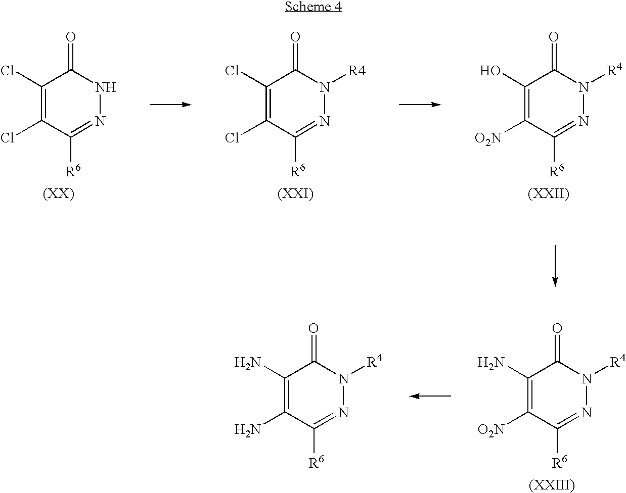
C1(Cl)=C(Cl)C([R6])=NNC1=O.C1(Cl)=C(Cl)C([R6])=NN([R4])C1=O.C1(O)=C([O2N])C([R6])=NN([R4])C1=O.C1(N)=C(N)C([R6])=NN([R4])C1=O.C1(N)=C([O2N])C([R6])=NN([R4])C1=O
